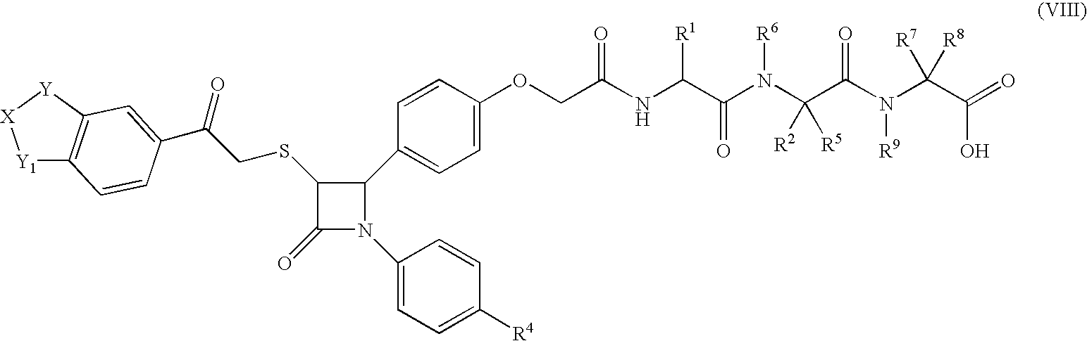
C1(=O)N(C2=CC=C([R4])C=C2)C(C2=CC=C(OCC(NC(C(N(C(C(N(C(C(=O)O)([R7])[R8])[R9])=O)([R2])[R5])[R6])=O)[R1])=O)C=C2)C1SCC(=O)C1=CC2=C([Y1][X][Y]2)C=C1
